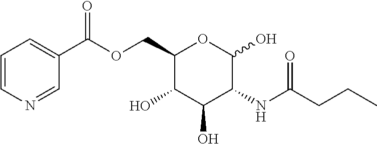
O(CC1C(O)C(O)C(NC(CCC)=O)C(O)O1)C(=O)C1=CC=CN=C1
